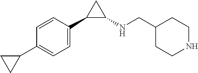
C1(C2CC2)=CC=C(C2C(NCC3CCNCC3)C2)C=C1
